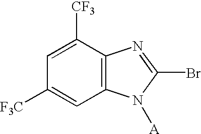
C1=C([CF3])C2=C(C=C1[F3C])N([A])C(Br)=N2
